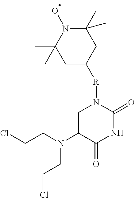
C1=C(N(CCCl)CCCl)C(=O)NC(=O)N1[R]C1CC(C)(C)N(O)C(C)(C)C1
